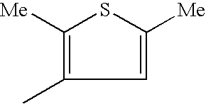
C1([Me])=CC(C)=C([Me])S1
